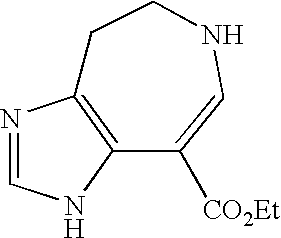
C1CNC=C([CO2Et])C2=C1N=CN2
